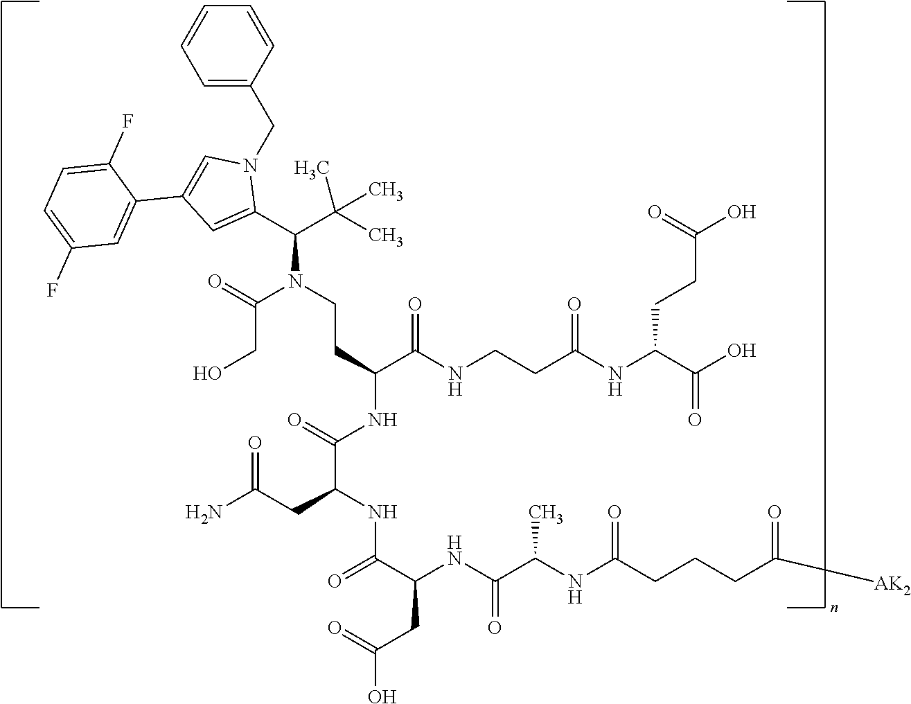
C(N(C(CO)=O)CCC(C(NCCC(NC(CCC(=O)O)C(=O)O)=O)=O)NC(C(NC(C(CC(=O)O)NC(=O)C(C)NC(=O)CCCC([AK2])=O)=O)CC(N)=O)=O)(C(C)(C)C)C1=CC(C2=CC(F)=CC=C2F)=CN1CC1=CC=CC=C1
